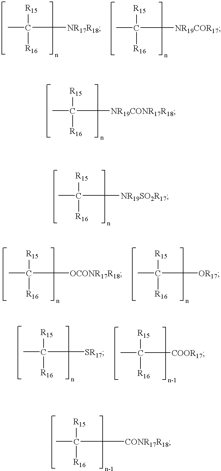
CC([R15])([R16])[NR19CONR17R18].CC([R15])([R16])[NR19SO2R17].CC([R15])([R16])[CONR17R18].CC([R15])([R16])[NR17R18].CC([R15])([R16])[NR19COR17].CC([R15])([R16])[OCONR17R18].CC([R15])([R16])[OR17].CC([R15])([R16])[SR17].CC([R15])([R16])[COOR17]
